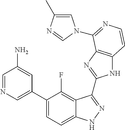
C1=C(C2=CC=C3C(=C2F)C(C2=NC4=C(N2)C=CN=C4N2C=C(C)N=C2)=NN3)C=C(N)C=N1
